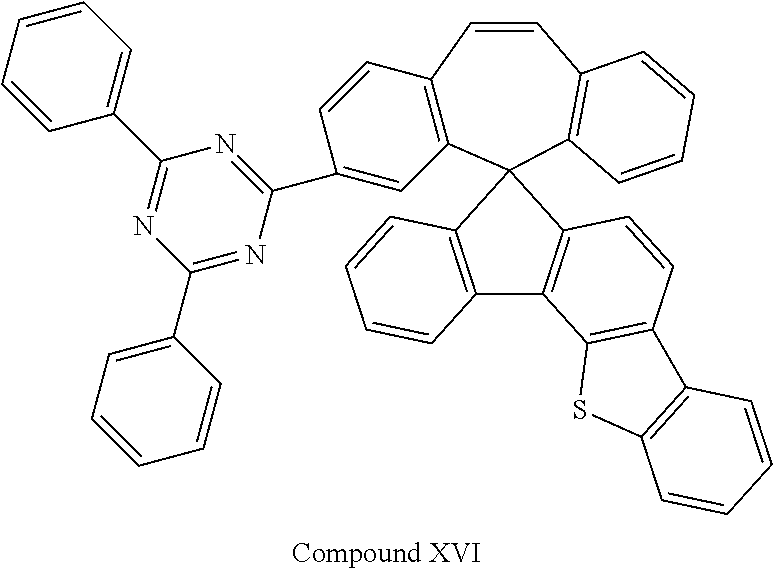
C12=C(C=CC3=C(C14C1=C(C5=C(C=C1)C1=C(S5)C=CC=C1)C1=C4C=CC=C1)C=C(C1=NC(C4=CC=CC=C4)=NC(C4=CC=CC=C4)=N1)C=C3)C=CC=C2
